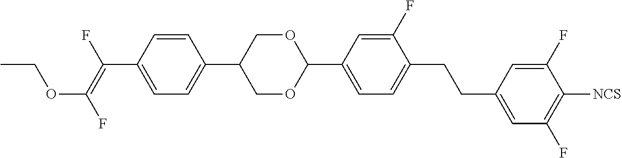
C1=CC(C(=C(F)OCC)F)=CC=C1C1COC(C2=CC=C(CCC3=CC(F)=C([NCS])C(F)=C3)C(F)=C2)OC1
